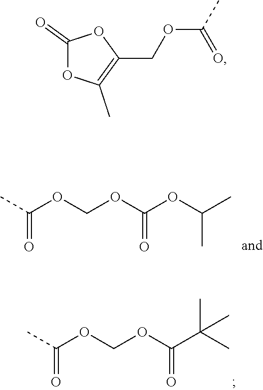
CC(OCOC(OC(C)C)=O)=O.CC(OCOC(C(C)(C)C)=O)=O.C1(=O)OC(C)=C(COC(C)=O)O1
